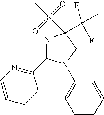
C1=CC=CC(C2=NC(S(=O)(=O)C)(C(C)(F)F)CN2C2=CC=CC=C2)=N1
